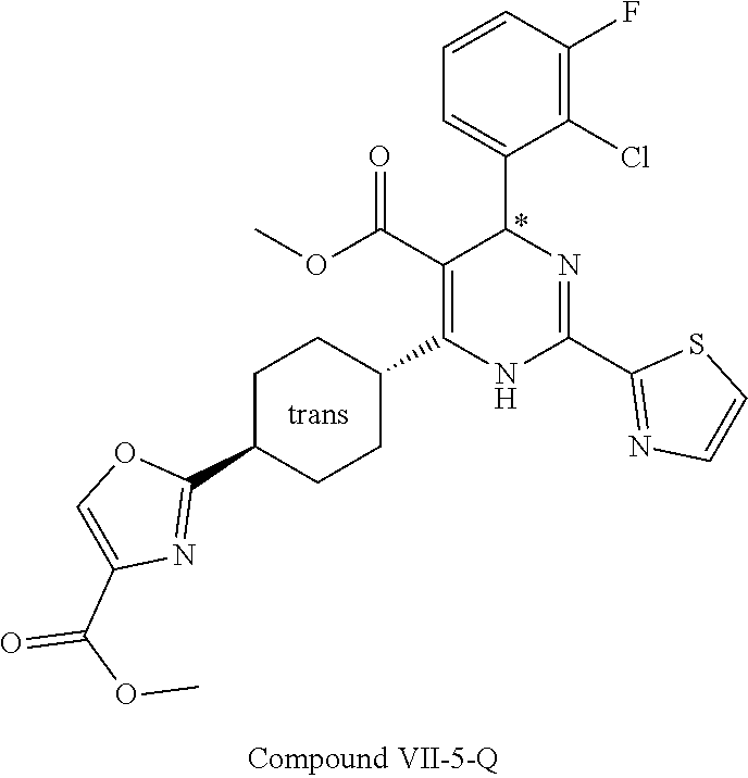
C1(F)=C(Cl)C(C2N=C(C3=NC=CS3)NC(C3CCC(C4=NC(C(OC)=O)=CO4)CC3)=C2C(OC)=O)=CC=C1
